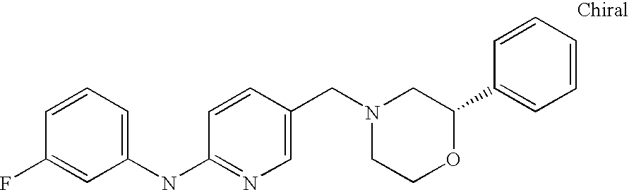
C1(NC2=NC=C(CN3CCOC(C4=CC=CC=C4)C3)C=C2)=CC=CC(F)=C1
